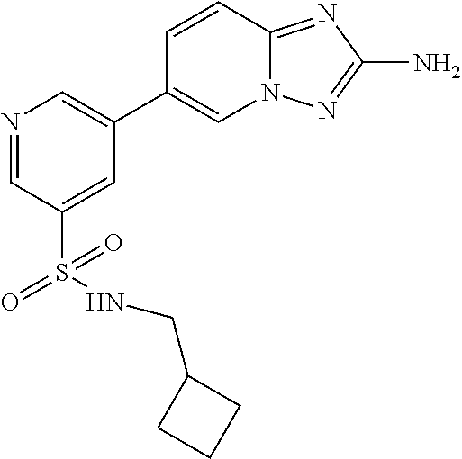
N1=CC(S(NCC2CCC2)(=O)=O)=CC(C2=CN3C(=NC(N)=N3)C=C2)=C1
